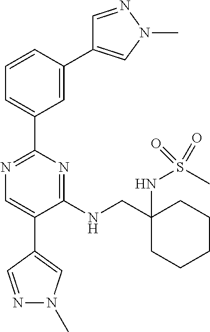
N1=C(C2=CC=CC(C3=CN(C)N=C3)=C2)N=C(NCC2(NS(=O)(C)=O)CCCCC2)C(C2=CN(C)N=C2)=C1
